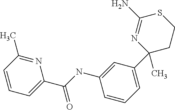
C(NC1=CC(C2(C)CCSC(N)=N2)=CC=C1)(C1=CC=CC(C)=N1)=O
